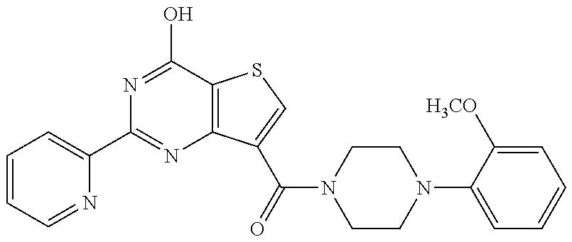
C1(C2=NC3=C(C(O)=N2)SC=C3C(=O)N2CCN(C3=CC=CC=C3[H3CO])CC2)=CC=CC=N1
